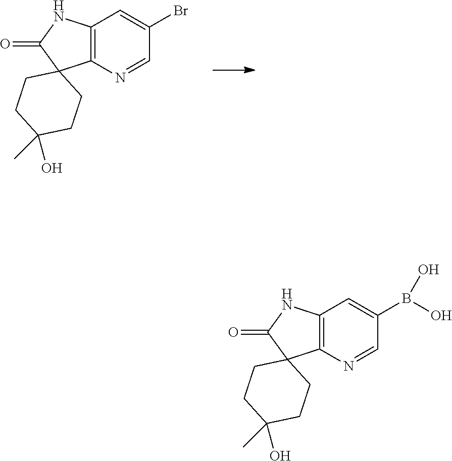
C12=C(N=CC(Br)=C1)C1(C(=O)N2)CCC(C)(O)CC1.C12=C(N=CC(B(O)O)=C1)C1(C(=O)N2)CCC(C)(O)CC1
